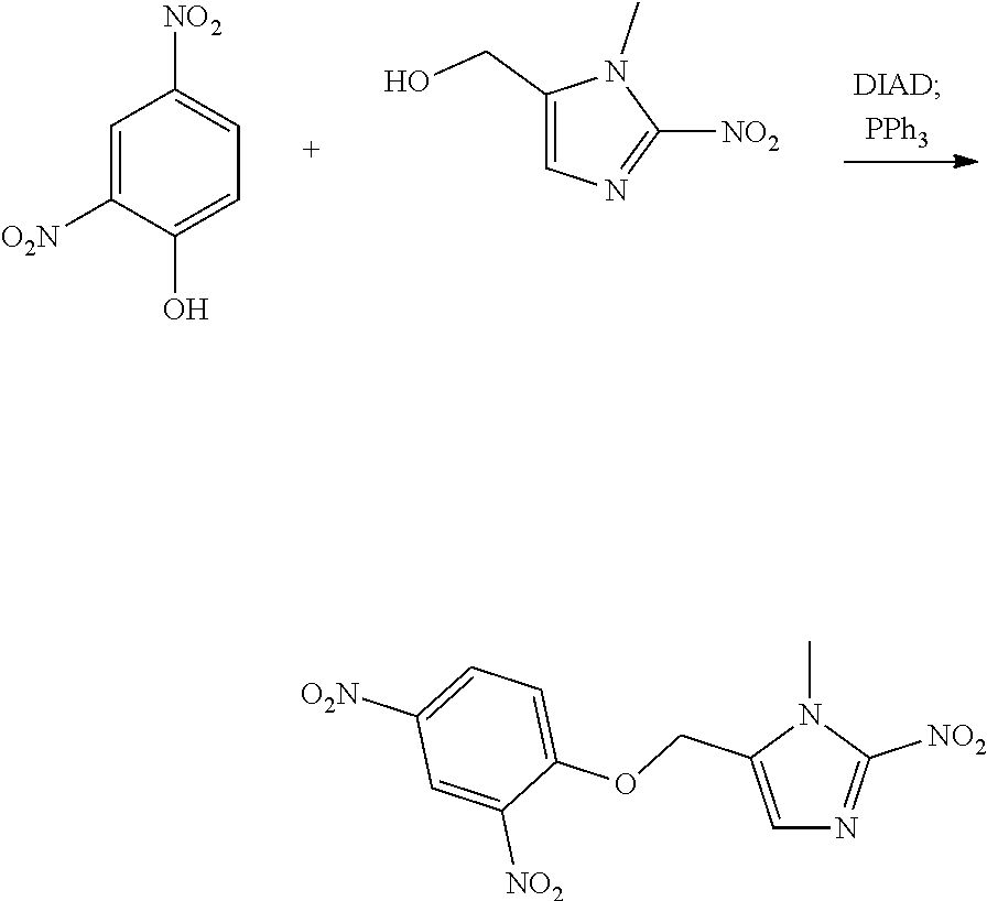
C1=C([O2N])C(O)=CC=C1[NO2].C1(CO)=CN=C([NO2])N1C.C1=C(COC2=CC=C([O2N])C=C2[NO2])N(C)C([NO2])=N1
